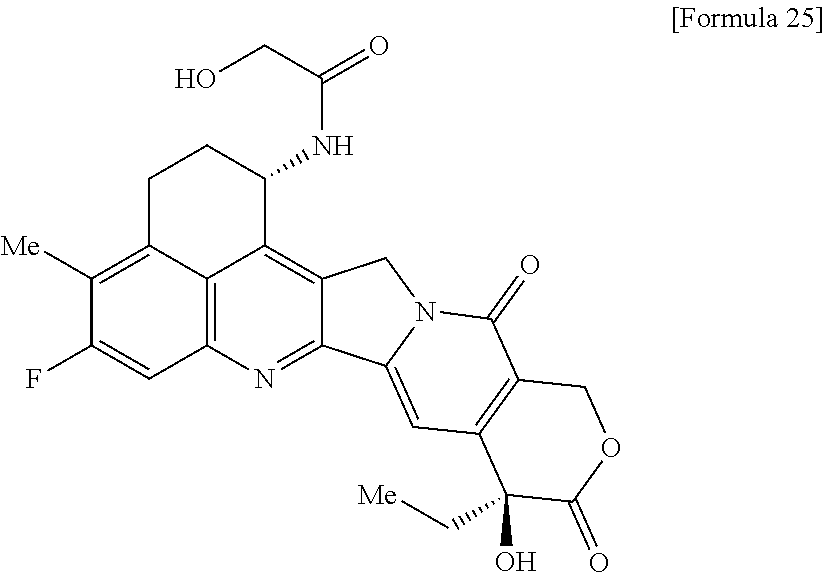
C1([Me])=C2C3=C(C=C1F)N=C1C(=C3C(NC(CO)=O)CC2)CN2C1=CC1=C(C2=O)COC(=O)C1(O)C[Me]
